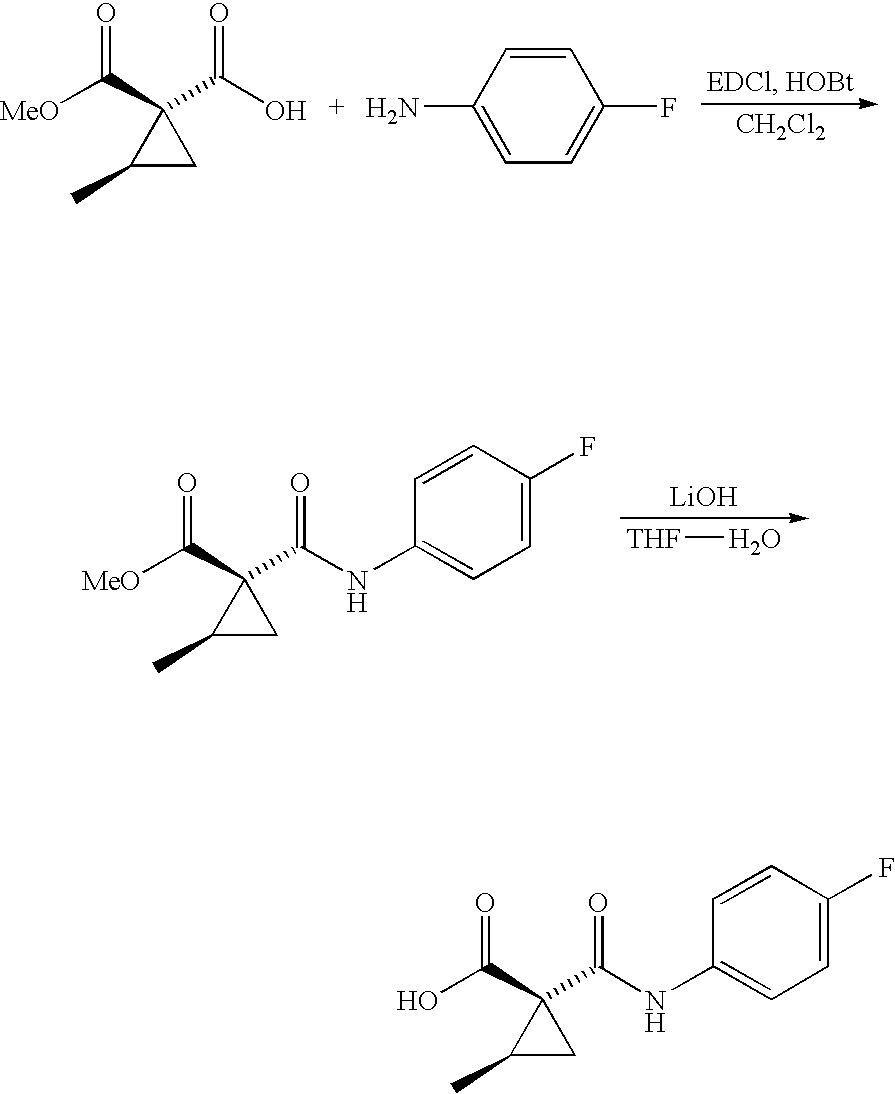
[CH2Cl2].[MeO]C(=O)C1(C(O)=O)C(C)C1.C1=C(N)C=CC(F)=C1.[LiOH].[THF]O.[MeO]C(=O)C1(C(NC2=CC=C(F)C=C2)=O)C(C)C1.OC(=O)C1(C(NC2=CC=C(F)C=C2)=O)C(C)C1
